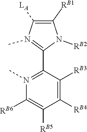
[LA]C1=C([RB1])N([RB2])C(C2=N(C)C([RB6])=C([RB5])C([RB4])=C2[RB3])=N1C
